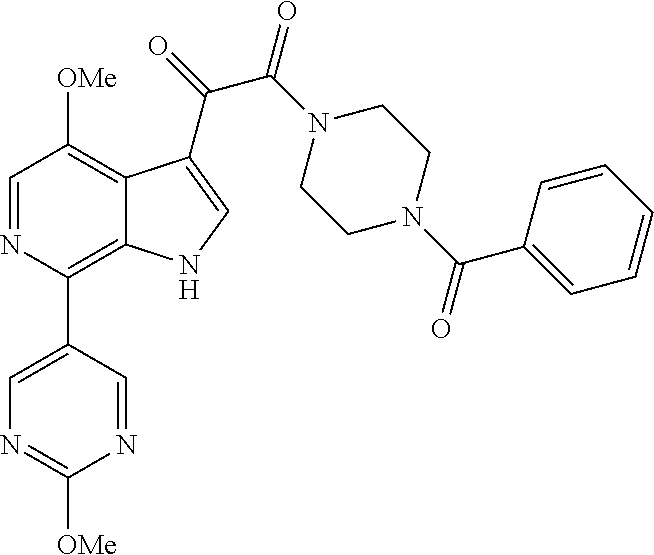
N1=C([OMe])N=CC(C2=C3C(=C([OMe])C=N2)C(C(=O)C(N2CCN(C(C4=CC=CC=C4)=O)CC2)=O)=CN3)=C1
